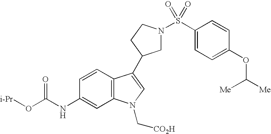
C1N(S(C2=CC=C(OC([Me])[Me])C=C2)(=O)=O)CCC1C1=CN(C[CO2H])C2=C1C=CC(NC(O[i-Pr])=O)=C2
